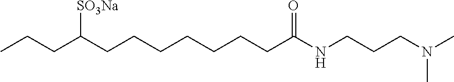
CCCC(CCCCCCCC(NCCCN(C)C)=O)[SO3Na]
